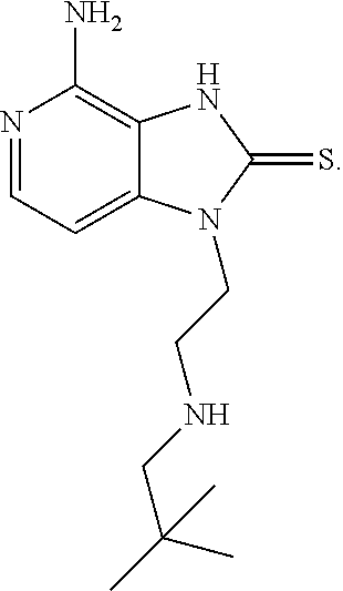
N1=CC=C2C(=C1N)NC(=S)N2CCNCC(C)(C)C
